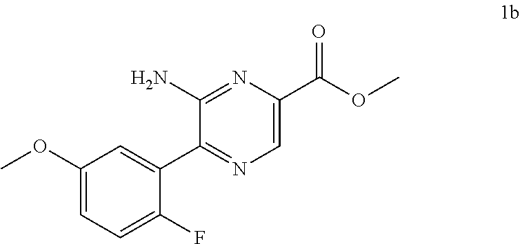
C1=C(C(OC)=O)N=C(N)C(C2=CC(OC)=CC=C2F)=N1
